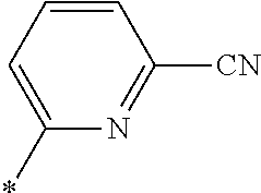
C1(*)=CC=CC([CN])=N1
